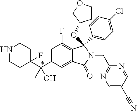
C1(C(C2=CC(F)=C3C(=C2)C(=O)N(CC2=NC=C(C#N)C=N2)C3(OC2CCOC2)C2=CC=C(Cl)C=C2)(CC)O)(F)CCNCC1
